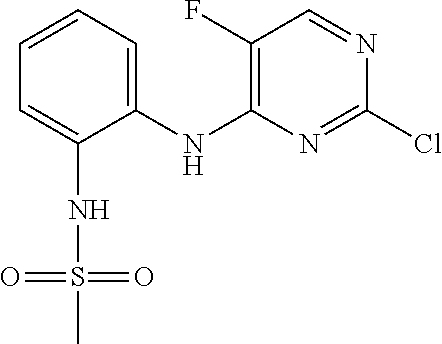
C1(NC2=C(F)C=NC(Cl)=N2)=CC=CC=C1NS(C)(=O)=O
